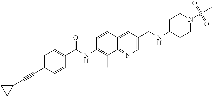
C1=C(C#CC2CC2)C=CC(C(NC2=C(C)C3=NC=C(CNC4CCN(S(C)(=O)=O)CC4)C=C3C=C2)=O)=C1
